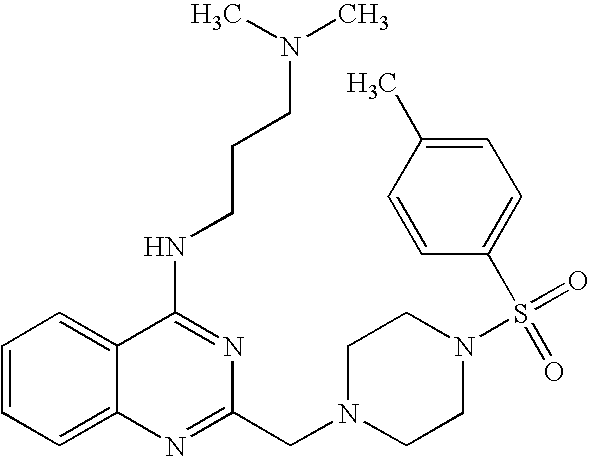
C1=CC=C2C(=C1)C(NCCCN(C)C)=NC(CN1CCN(S(=O)(=O)C3=CC=C(C)C=C3)CC1)=N2
